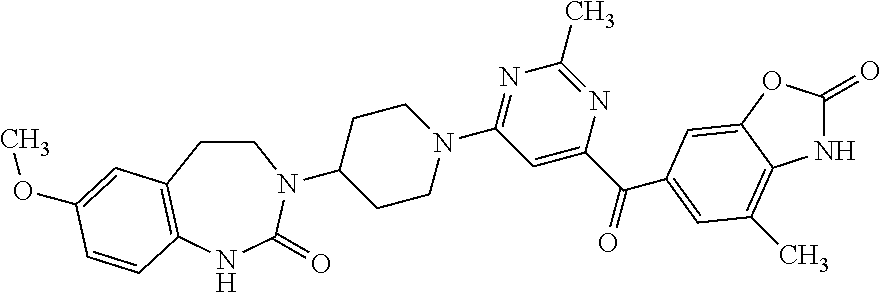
N1C(=O)OC2=CC(C(C3=CC(N4CCC(N5CCC6=C(NC5=O)C=CC(OC)=C6)CC4)=NC(C)=N3)=O)=CC(C)=C12
